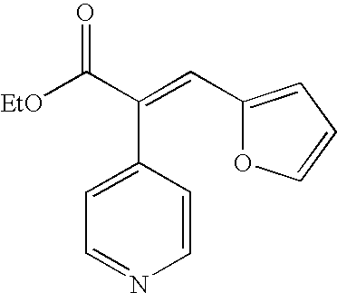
C1=CC(C(=CC2=CC=CO2)C([EtO])=O)=CC=N1
